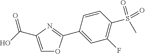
C1=C(C(O)=O)N=C(C2=CC(F)=C(S(=O)(C)=O)C=C2)O1
